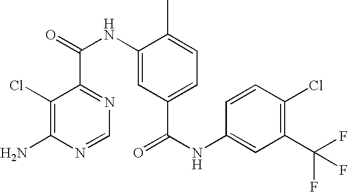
C1(Cl)=C(N)N=CN=C1C(NC1=CC(C(NC2=CC(C(F)(F)F)=C(Cl)C=C2)=O)=CC=C1C)=O
